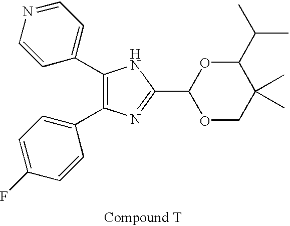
C1(C2=CC=NC=C2)=C(C2=CC=C(F)C=C2)N=C(C2OCC(C)(C)C(C(C)C)O2)N1
